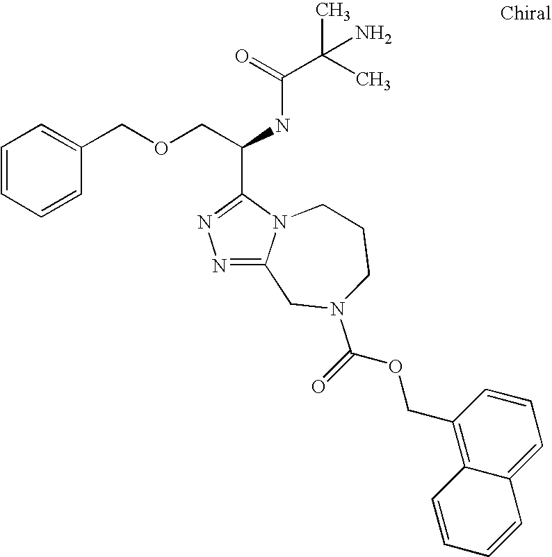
C1=CC=CC(COCC(NC(C(C)(C)N)=O)C2=NN=C3N2CCCN(C(=O)OCC2=C4C(=CC=C2)C=CC=C4)C3)=C1
